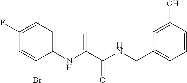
C1(F)=CC2=C(C(Br)=C1)NC(C(NCC1=CC=CC(O)=C1)=O)=C2
